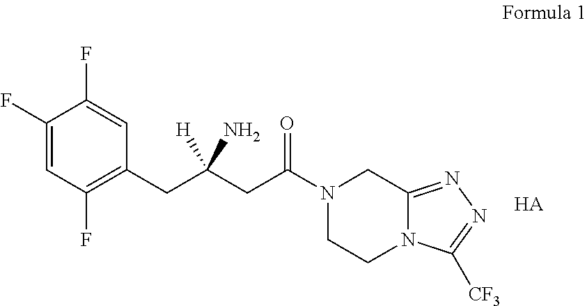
C1(F)=CC(F)=C(CC(CC(N2CCN3C(=NN=C3[CF3])C2)=O)([H])N)C=C1F.[HA]
